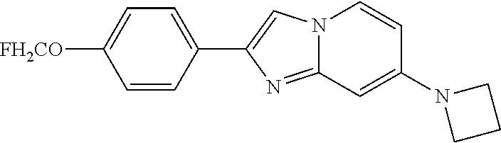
C1=CC(C2=CN3C(=N2)C=C(N2CCC2)C=C3)=CC=C1[FH2CO]
